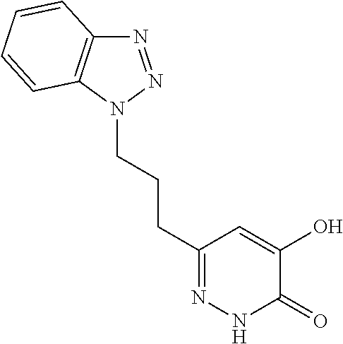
C(C1=NNC(=O)C(O)=C1)CCN1N=NC2=C1C=CC=C2
